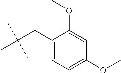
CC(CC1=CC=C(OC)C=C1OC)(C)C
